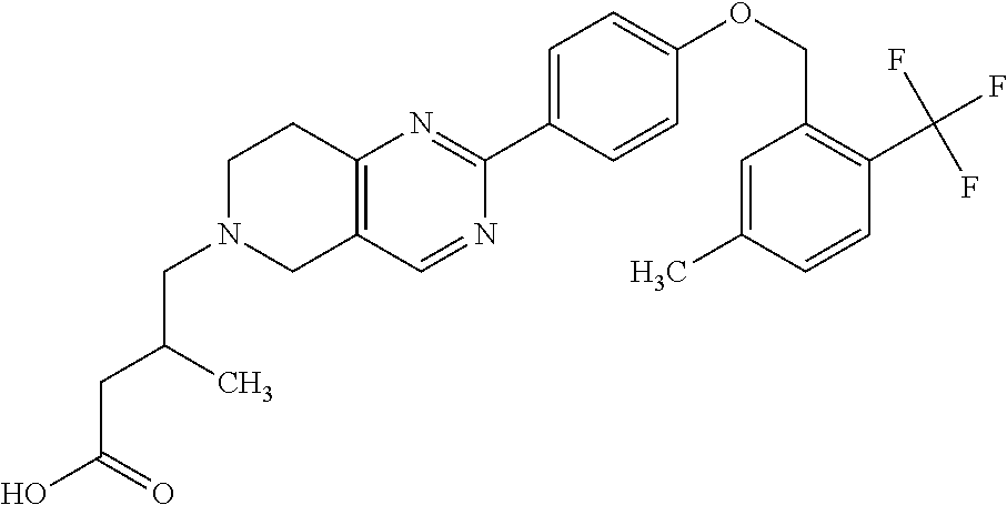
OC(=O)CC(C)CN1CC2=C(CC1)N=C(C1=CC=C(OCC3=C(C(F)(F)F)C=CC(C)=C3)C=C1)N=C2
